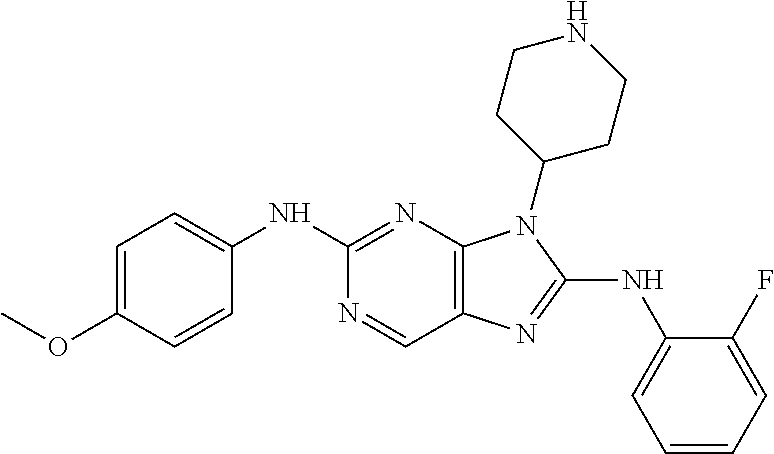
C1(NC2=CC=C(OC)C=C2)=NC2=C(C=N1)N=C(NC1=CC=CC=C1F)N2C1CCNCC1
